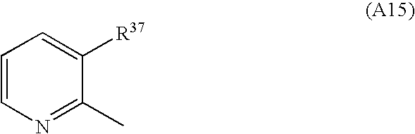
C1=CN=C(C)C([R37])=C1
